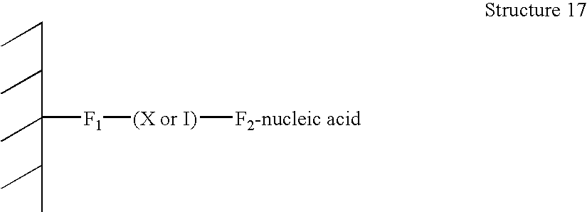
C(C(C)C(C)(C(C)C)[F1][(X or I)][F2-nucleic acid])C
